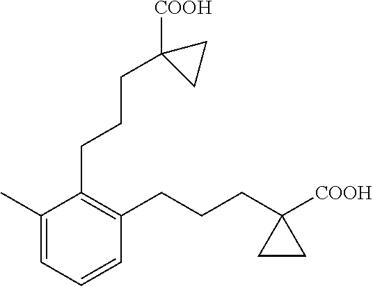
C1=C(C)C(CCCC2([COOH])CC2)=C(CCCC2([COOH])CC2)C=C1
